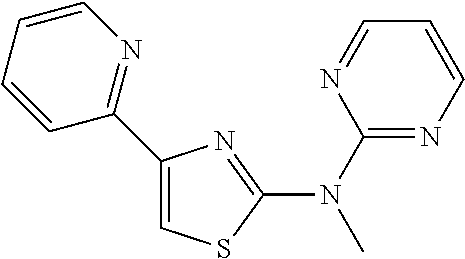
C1(N(C)C2=NC(C3=NC=CC=C3)=CS2)=NC=CC=N1
